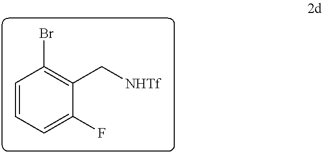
C1=CC=C(F)C(C[NHTf])=C1Br
